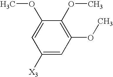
C1=C(OC)C(OC)=C(OC)C=C1[X3]
